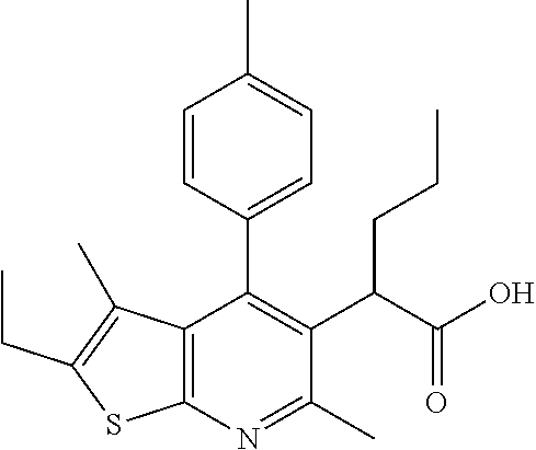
C12=C(N=C(C)C(C(C(O)=O)CCC)=C1C1=CC=C(C)C=C1)SC(CC)=C2C
